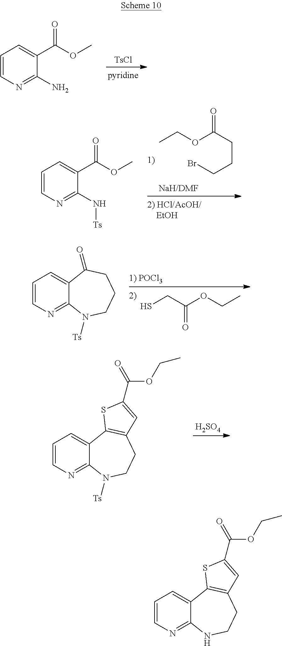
C1CC2=C(SC(C(OCC)=O)=C2)C2=CC=CN=C2N1[Ts].[H2SO4].[TsCl].NC1=NC=CC=C1C(OC)=O.O(C(CCCBr)=O)CC.N([Ts])C1=NC=CC=C1C(OC)=O.SCC(OCC)=O.[1) POCl3].C1CCC(=O)C2=CC=CN=C2N1[Ts].C1CC2=C(SC(C(OCC)=O)=C2)C2=CC=CN=C2N1
